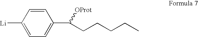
C1=CC([Li])=CC=C1C([OProt])CCCCC
